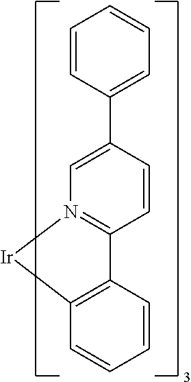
C12=C(C=CC=C1)[Ir]N1=C2C=CC(C2=CC=CC=C2)=C1
